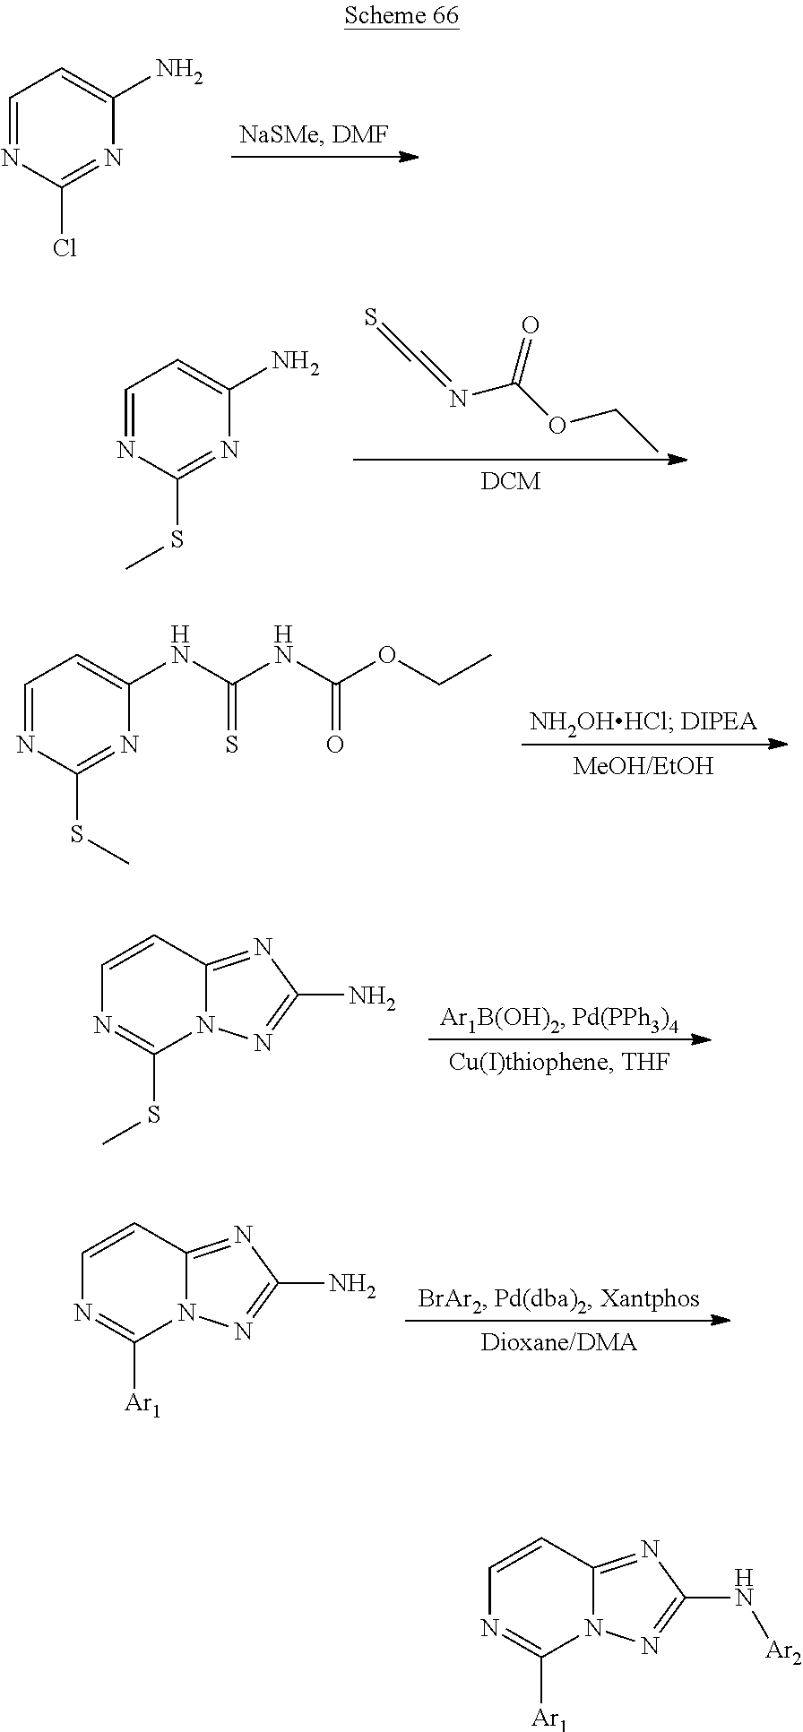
C1=NC(Cl)=NC(N)=C1.C(=NC(OCC)=O)=S.C1=NC(SC)=NC(N)=C1.C1=NC(SC)=NC(NC(NC(=O)OCC)=S)=C1.N12C(=NC(N)=N1)C=CN=C2SC.N12C(=NC(N)=N1)C=CN=C2[Ar1].N12C(=NC(N[Ar2])=N1)C=CN=C2[Ar1]
